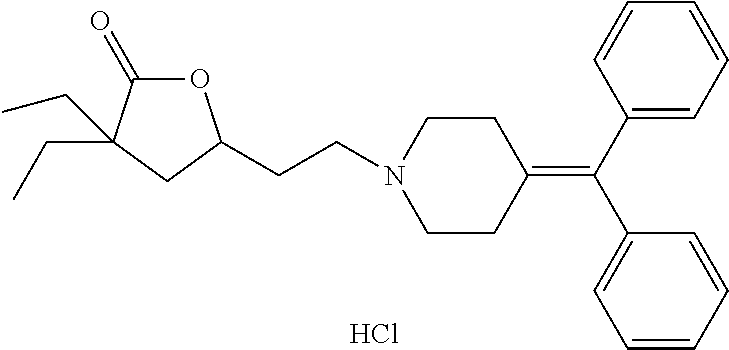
Cl.O1C(=O)C(CC)(CC)CC1CCN1CCC(=C(C2=CC=CC=C2)C2=CC=CC=C2)CC1
